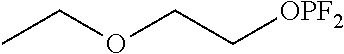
O(CC[OPF2])CC
